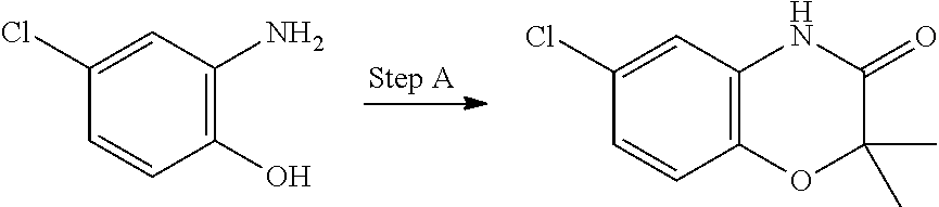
C1(O)=C(N)C=C(Cl)C=C1.C12=C(C=C(Cl)C=C1)NC(=O)C(C)(C)O2
